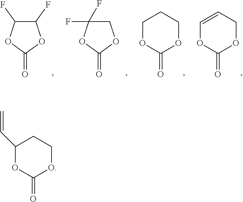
C1(=O)OCCC(C=C)O1.C1(F)C(F)OC(=O)O1.C1C(F)(F)OC(=O)O1.C1(=O)OCCCO1.C1(=O)OCC=CO1
